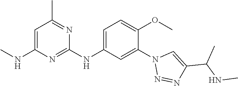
C1(NC2=CC=C(OC)C(N3N=NC(C(NC)C)=C3)=C2)=NC(NC)=CC(C)=N1
